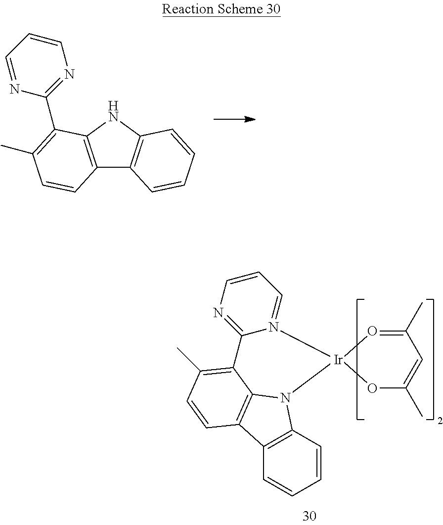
C12=C(NC3=C1C=CC=C3)C(C1=NC=CC=N1)=C(C)C=C2.C1=CC2=C(C=C1)C1=C3N2[Ir]2(N4=CC=CN=C4C3=C(C)C=C1)OC(C)=CC(C)=O2
